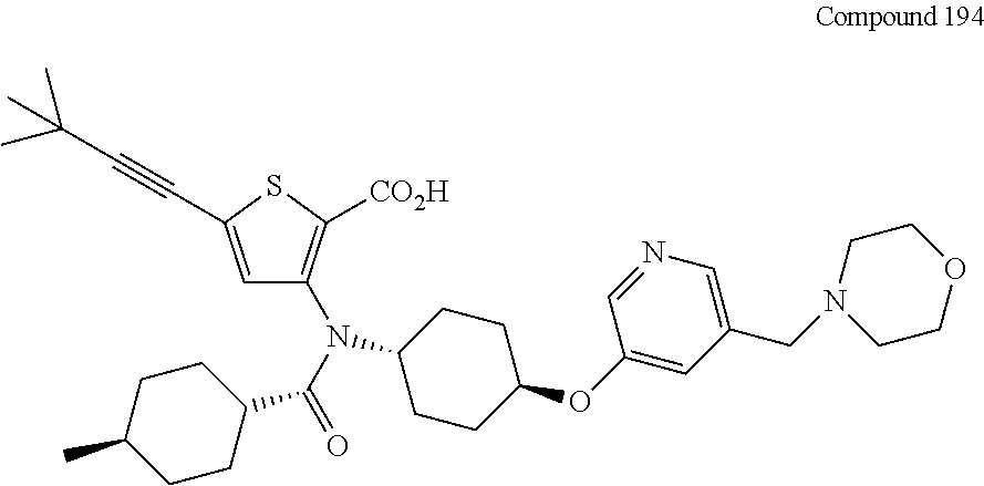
C1(CN2CCOCC2)=CN=CC(OC2CCC(N(C3=C([CO2H])SC(C#CC(C)(C)C)=C3)C(C3CCC(C)CC3)=O)CC2)=C1
